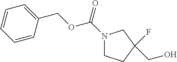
N1(C(=O)OCC2=CC=CC=C2)CCC(CO)(F)C1
